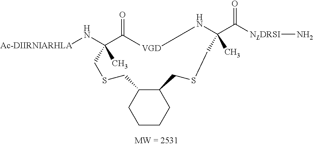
[Ac-DIIRNIARHLA]NC1(C)CSCC2C(CCCC2)CSCC(C([NLDRSI]N)=O)(C)N[VGD]C1=O
